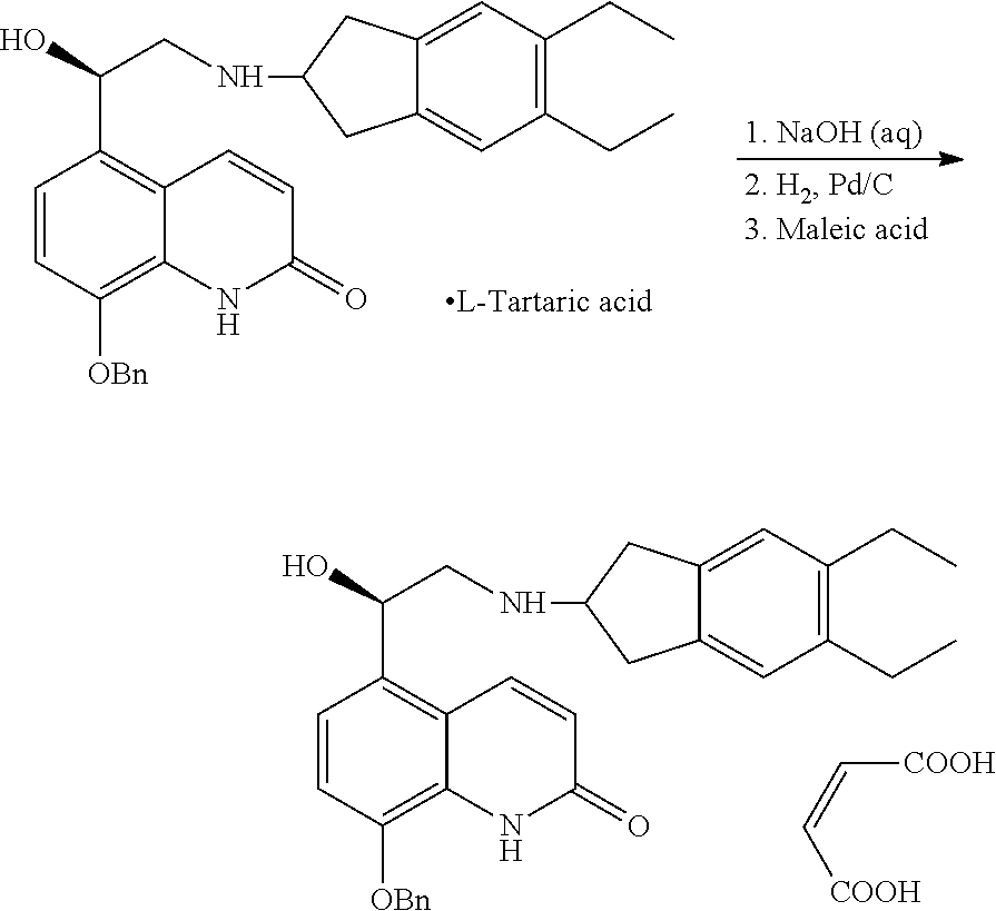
C1=CC([OBn])=C2C(=C1C(O)CNC1CC3=CC(CC)=C(CC)C=C3C1)C=CC(=O)N2.[L-Tartaric acid].C1=CC([OBn])=C2C(=C1C(O)CNC1CC3=CC(CC)=C(CC)C=C3C1)C=CC(=O)N2.[COOH]C=C[COOH]
